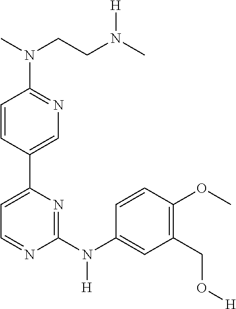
C1=CC(C2=CC=NC(N(C3=CC(CO[H])=C(OC)C=C3)[H])=N2)=CN=C1N(C)CCN(C)[H]
